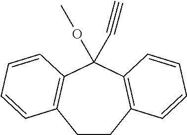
C1CC2=C(C(OC)(C#C)C3=C1C=CC=C3)C=CC=C2
